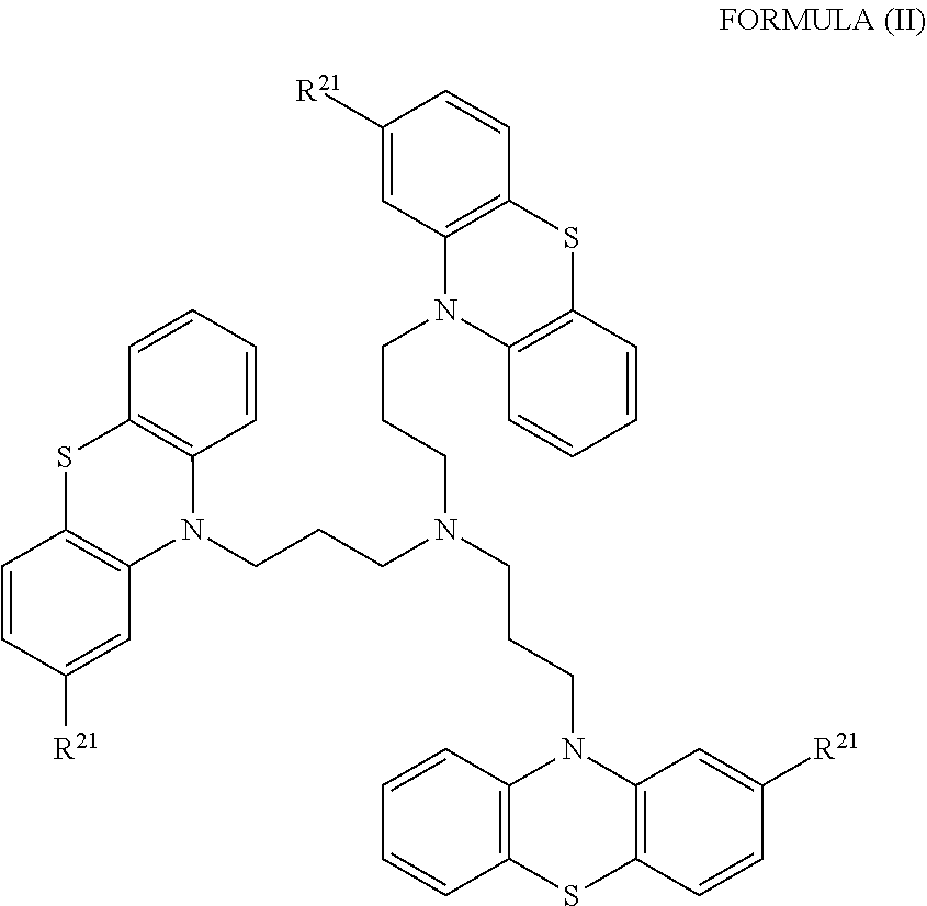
C1([R21])=CC2=C(C=C1)SC1=C(N2CCCN(CCCN2C3=C(SC4=C2C=C([R21])C=C4)C=CC=C3)CCCN2C3=C(SC4=C2C=C([R21])C=C4)C=CC=C3)C=CC=C1
